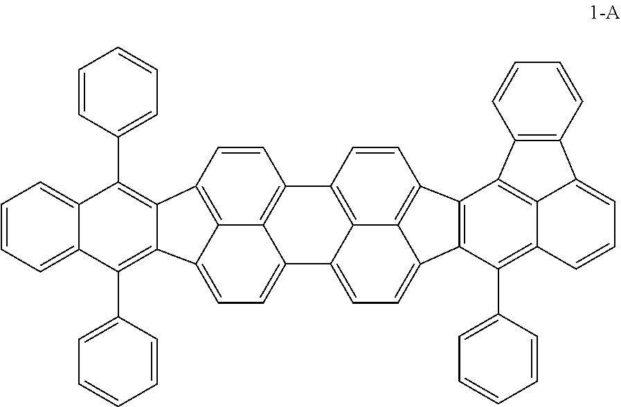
C1=CC=C2C(=C1)C(C1=CC=CC=C1)=C1C(=C2C2=CC=CC=C2)C2=C3C4=C(C=C2)C2=C5C(=CC=C6C5=C(C=C2)C2=C6C(C5=CC=CC=C5)=C5C6=C2C2=C(C6=CC=C5)C=CC=C2)C4=CC=C13
